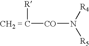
[CH2 = C]([CO]N([R4])[R5])[R]
